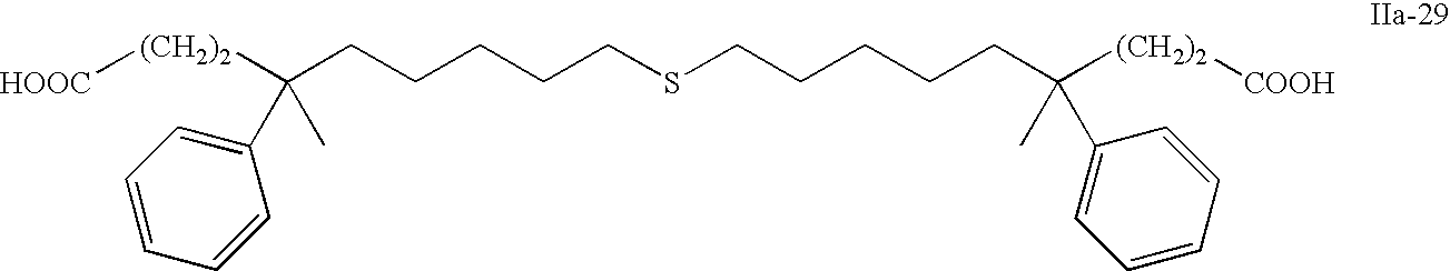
[(CH2)2](C(CCCCCSCCCCCC([(CH2)2][COOH])(C)C1=CC=CC=C1)(C1=CC=CC=C1)C)[COOH]
